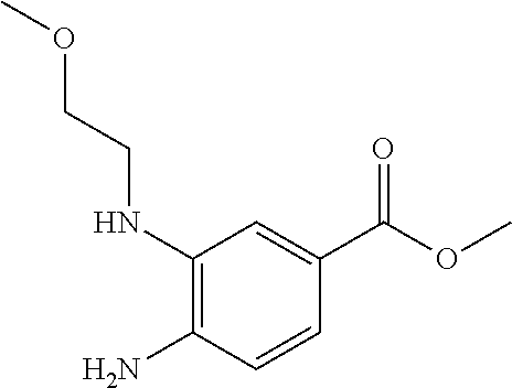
C1(NCCOC)=C(N)C=CC(C(OC)=O)=C1
